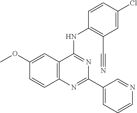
C1(OC)=CC2=C(C=C1)N=C(C1=CC=CN=C1)N=C2NC1=C(C#N)C=C(Cl)C=C1
